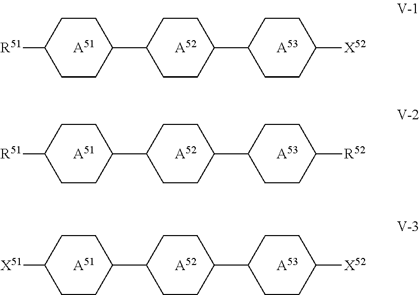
C1CC(C2CCC(C3CCC([X52])CC3)CC2)CCC1[R51].[A51].[A52].[A53].C1CC(C2CCC(C3CCC([R52])CC3)CC2)CCC1[R51].[A51].[A52].[A53].C1CC(C2CCC(C3CCC([X52])CC3)CC2)CCC1[X51].[A51].[A52].[A53]
